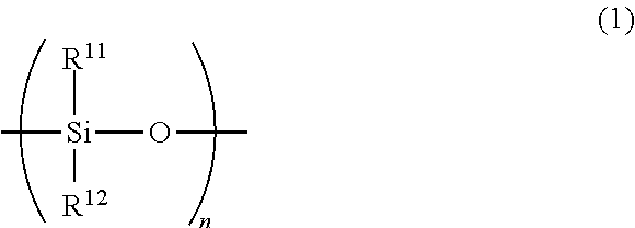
C[Si](OC)([R12])[R11]
